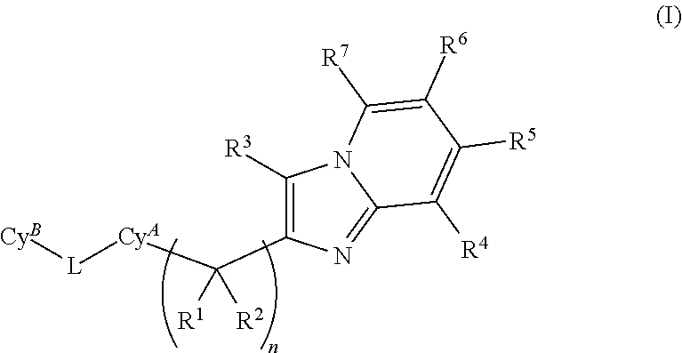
C1([R3])=C(C([CyA][L][CyB])([R1])[R2])N=C2N1C([R7])=C([R6])C([R5])=C2[R4]
